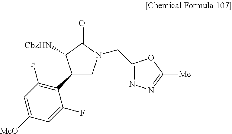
C1(C2CN(CC3=NN=C([Me])O3)C(=O)C2[CbzHN])=C(F)C=C([MeO])C=C1F
